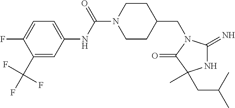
C1=C(NC(N2CCC(CN3C(=N)NC(CC(C)C)(C)C3=O)CC2)=O)C=C(C(F)(F)F)C(F)=C1
